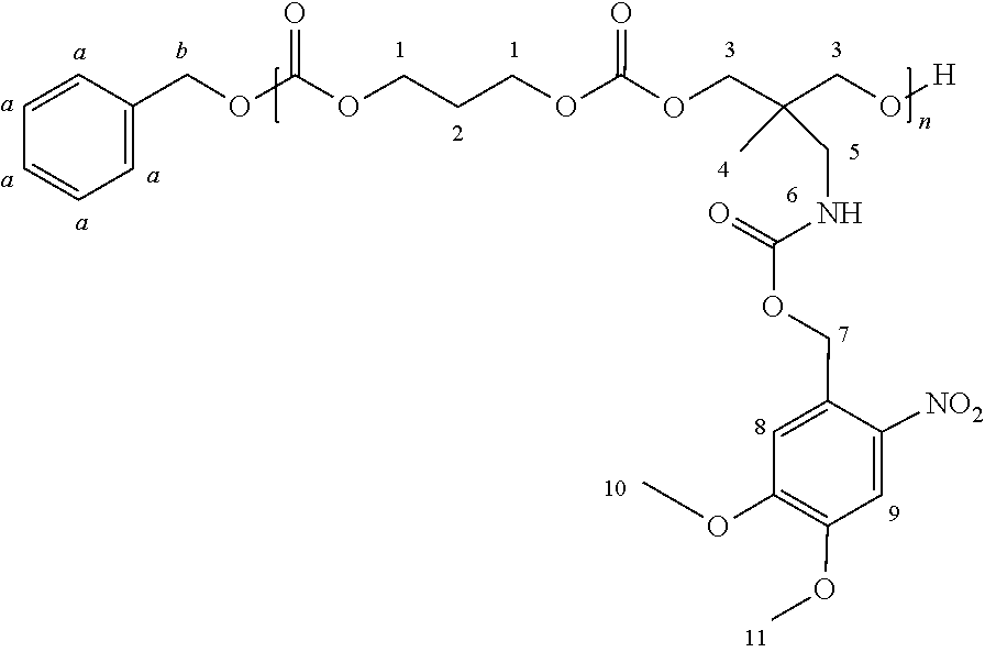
COC1=C(OC)C=C(COC(NCC(C)(COC(OCCCOC(OCC2=CC=CC=C2)=O)=O)CO[H])=O)C([NO2])=C1
